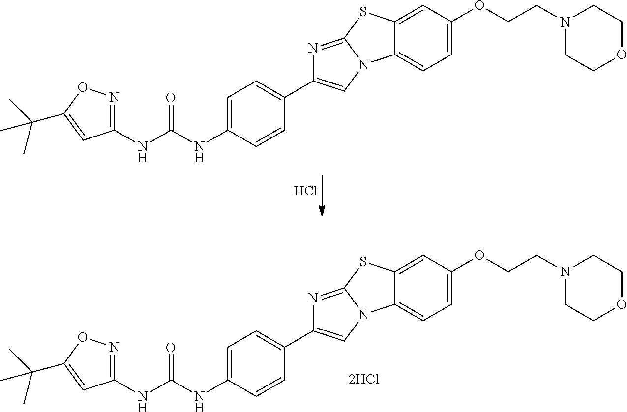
Cl.C1=C(NC(NC2=NOC(C(C)(C)C)=C2)=O)C=CC(C2=CN3C(=N2)SC2=CC(OCCN4CCOCC4)=CC=C32)=C1.C1=C(NC(NC2=NOC(C(C)(C)C)=C2)=O)C=CC(C2=CN3C(=N2)SC2=CC(OCCN4CCOCC4)=CC=C32)=C1
